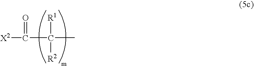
[X2]C(C(C)([R1])[R2])=O
